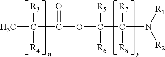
CC(C(=O)OC([R5])([R6])C([R7])([R8])N([R1])[R2])([R3])[R4]
